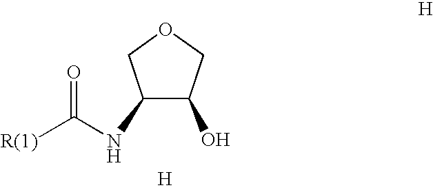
C1(NC([R(1)])=O)C(O)COC1.[H]
